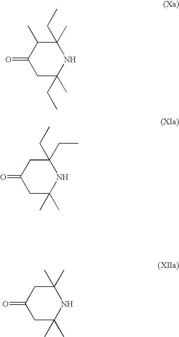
C1(=O)CC(C)(CC)NC(C)(CC)C1C.C1(=O)CC(C)(C)NC(CC)(CC)C1.C1(=O)CC(C)(C)NC(C)(C)C1
